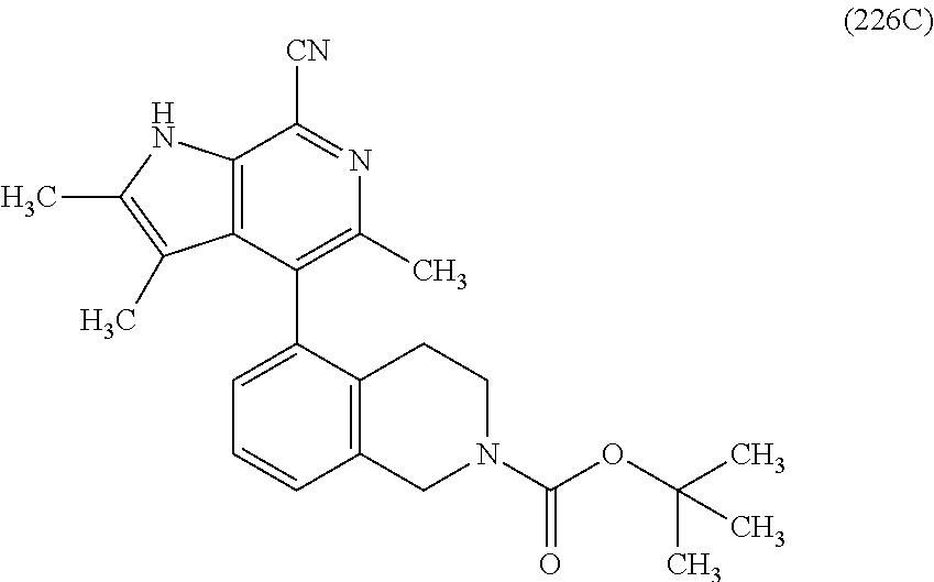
C12=C(C(C3=CC=CC4=C3CCN(C(OC(C)(C)C)=O)C4)=C(C)N=C1[CN])C(C)=C(C)N2
